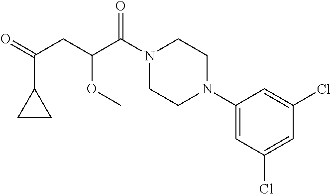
C1(N2CCN(C(C(CC(=O)C3CC3)OC)=O)CC2)=CC(Cl)=CC(Cl)=C1
